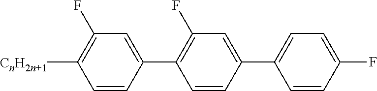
C1([CnH2n+1])=C(F)C=C(C2=C(F)C=C(C3=CC=C(F)C=C3)C=C2)C=C1
